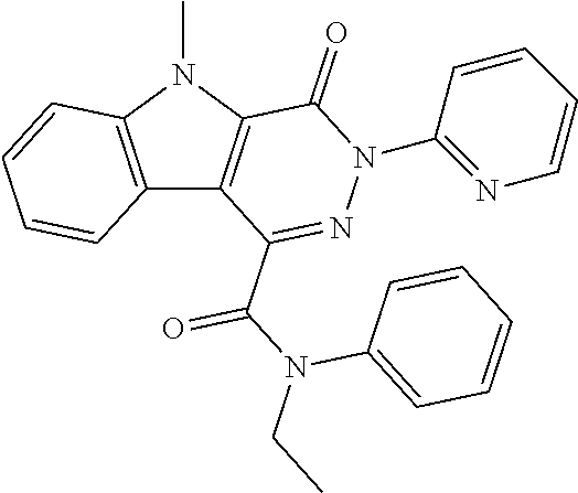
C12=C(N(C)C3=C1C(C(N(CC)C1=CC=CC=C1)=O)=NN(C1=NC=CC=C1)C3=O)C=CC=C2
